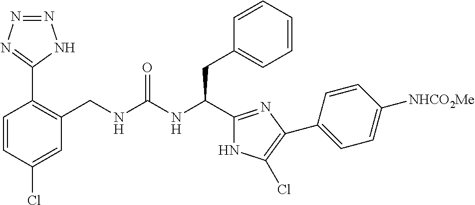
C1=CC(Cl)=CC(CNC(NC(C2=NC(C3=CC=C([NHCO2Me])C=C3)=C(Cl)N2)CC2=CC=CC=C2)=O)=C1C1=NN=NN1
